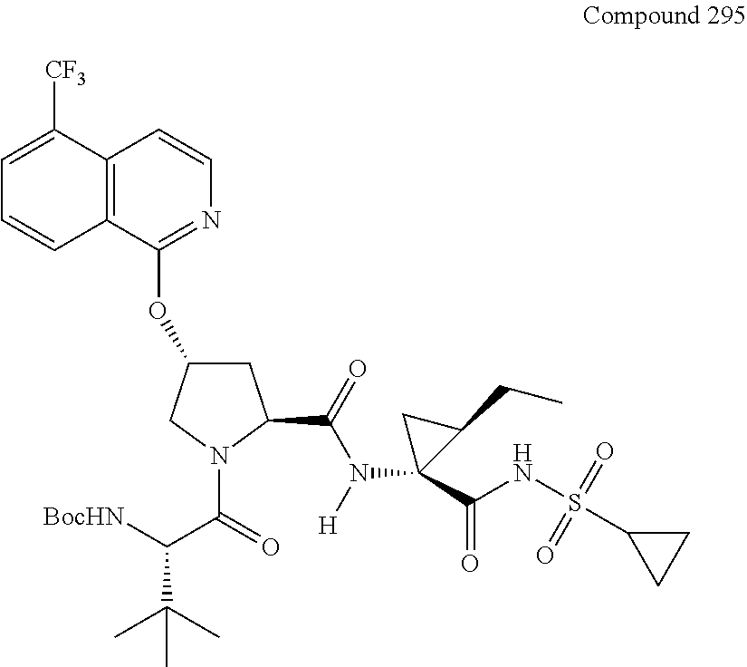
C12=C(C(OC3CC(C(=O)N([H])C4(C(NS(C5CC5)(=O)=O)=O)C(CC)C4)N(C(=O)C([BocHN])C(C)(C)C)C3)=NC=C1)C=CC=C2[CF3]
